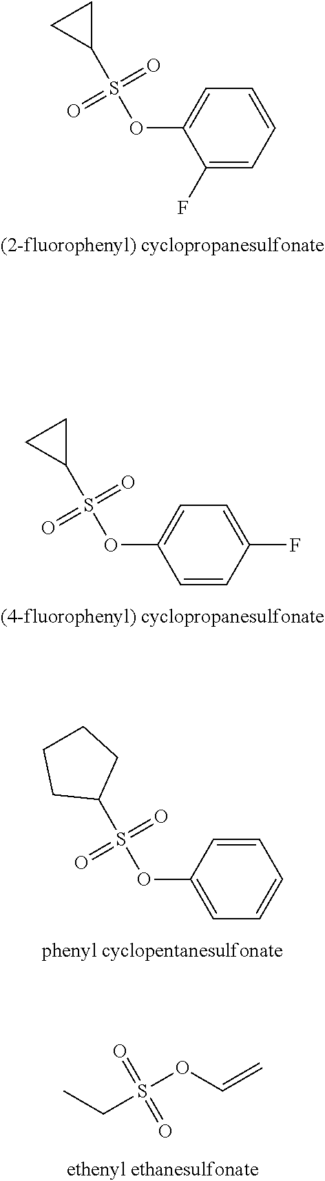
C1=CC=C(F)C(OS(C2CC2)(=O)=O)=C1.C1=C(F)C=CC(OS(C2CC2)(=O)=O)=C1.C1=CC(OS(C2CCCC2)(=O)=O)=CC=C1.CCS(OC=C)(=O)=O
